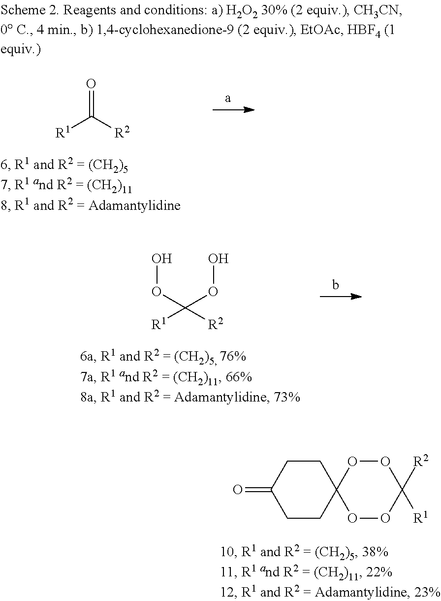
OOC(OO)([R1])[R2].C([R1])([R2])=O.C1CC2(CCC1=O)OOC([R2])([R1])OO2
